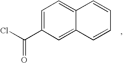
C1=C(C(Cl)=O)C=C2C(=C1)C=CC=C2
